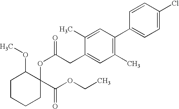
C1CCCC(OC(=O)CC2=CC(C)=C(C3=CC=C(Cl)C=C3)C=C2C)(C(OCC)=O)C1OC
